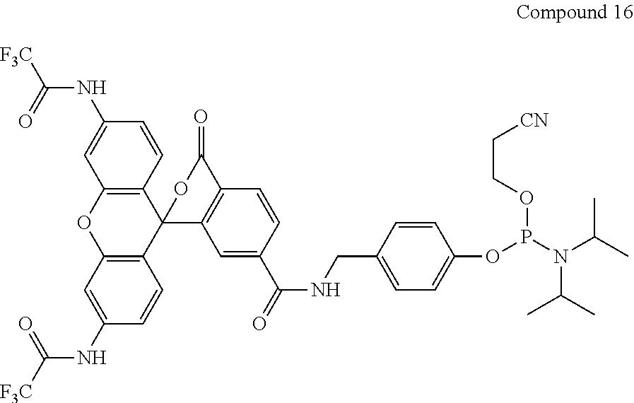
C12=C(C=C(NC([F3C])=O)C=C1)OC1=C(C23C2=C(C=CC(C(=O)NCC4=CC=C(OP(N(C(C)C)C(C)C)OCC[CN])C=C4)=C2)C(=O)O3)C=CC(NC(=O)[F3C])=C1
